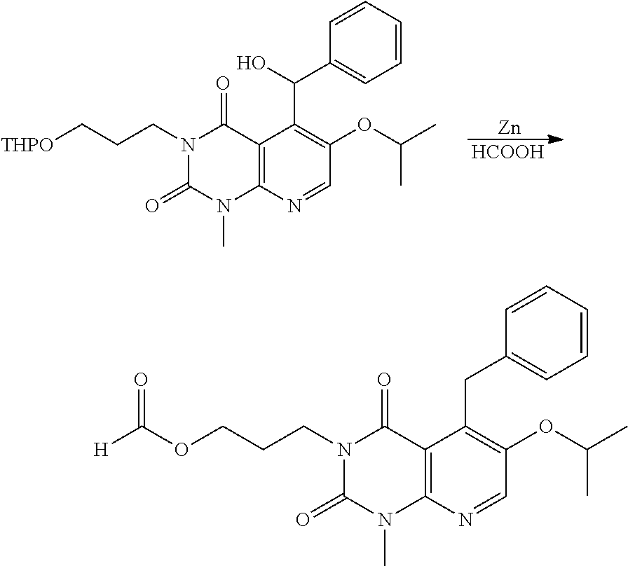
C12=C(N=CC(OC(C)C)=C1C(C1=CC=CC=C1)O)N(C)C(=O)N(CCC[THPO])C2=O.[Zn].[HCOOH].C12=C(N=CC(OC(C)C)=C1CC1=CC=CC=C1)N(C)C(=O)N(CCCOC([H])=O)C2=O
